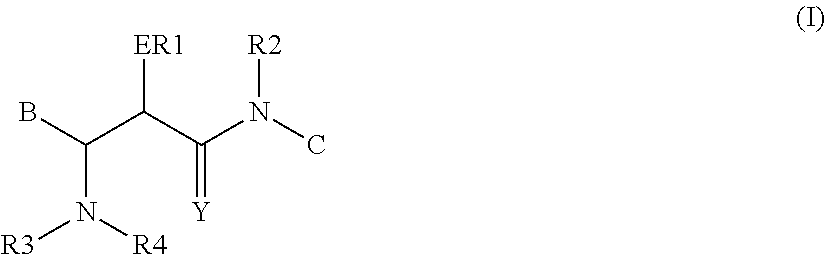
BC(C(C(N(C)[R2])=[Y])[ER1])N([R4])[R3]
